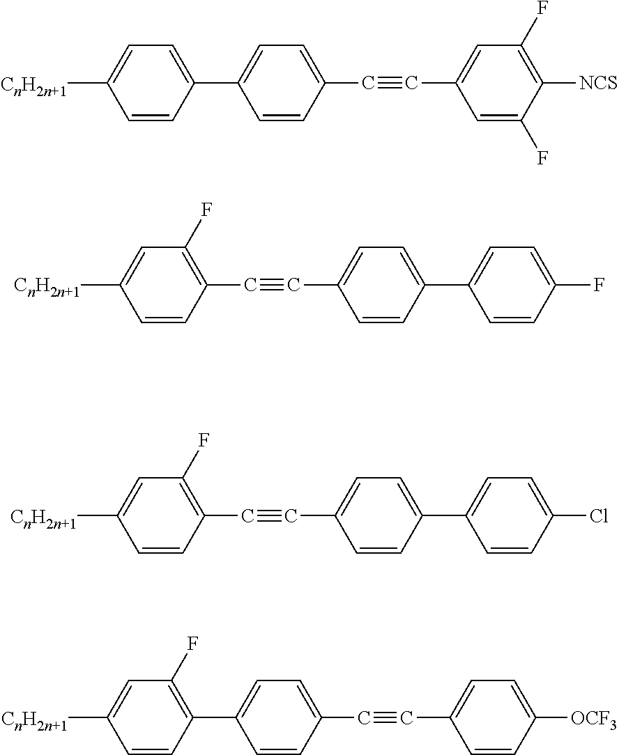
C1(F)=CC(C#CC2=CC=C(C3=CC=C([CnH2n+1])C=C3)C=C2)=CC(F)=C1[NCS].C1=CC(C#CC2=CC=C(C3=C(F)C=C([CnH2n+1])C=C3)C=C2)=CC=C1[OCF3].C1=CC(C2=CC=C(C#CC3=C(F)C=C([CnH2n+1])C=C3)C=C2)=CC=C1F.C1=CC(C2=CC=C(C#CC3=C(F)C=C([CnH2n+1])C=C3)C=C2)=CC=C1Cl
